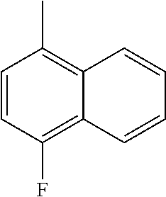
C1=CC(F)=C2C(=C1C)C=CC=C2
